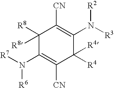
C1(N([R7])[R6])=C([CN])C([R4])([R4])C(N([R3])[R2])=C([CN])C1([R8])[R8]
